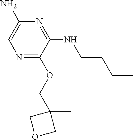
N1=C(OCC2(C)COC2)C(NCCCC)=NC(N)=C1
